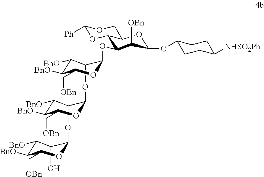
C1(OC2C(OC3C(O)C([BnO])C([BnO])C(C[OBn])O3)C([BnO])C([BnO])C(C[OBn])O2)C([BnO])C([BnO])C(C[OBn])OC1OC1C([OBn])C(OC2CCC([NHSO2Ph])CC2)OC2C1OC([Ph])OC2
